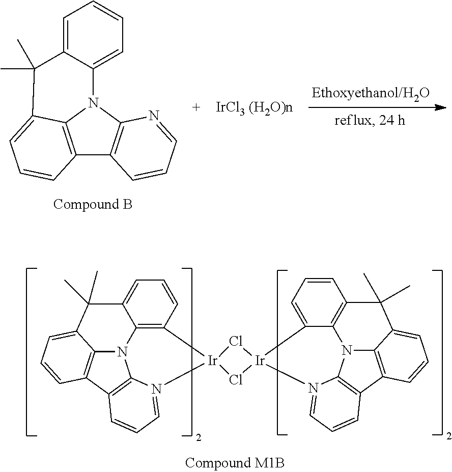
C12=C3N(C4=C1C=CC=N4)C1=CC=CC=C1C(C)(C)C3=CC=C2.N12C3=C4C5=C1N(=CC=C5)[Ir]1(C5=C2C(=CC=C5)C(C)(C)C3=CC=C4)Cl[Ir]2(N3=CC=CC4=C3N3C5=C4C=CC=C5C(C)(C)C4=C3C2=CC=C4)Cl1
